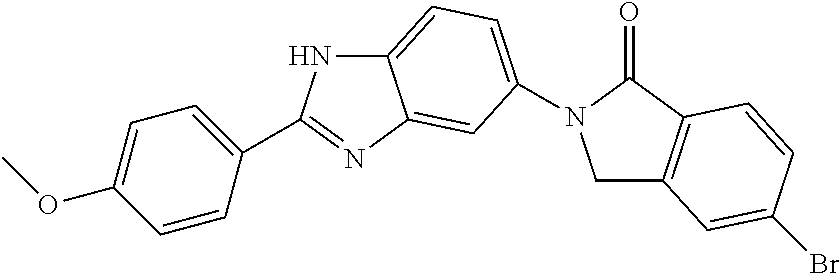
C1C2=C(C(=O)N1C1=CC=C3NC(C4=CC=C(OC)C=C4)=NC3=C1)C=CC(Br)=C2
